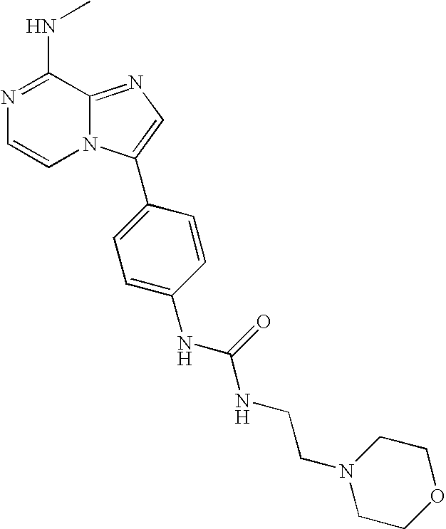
N1=C(NC)C2=NC=C(C3=CC=C(NC(=O)NCCN4CCOCC4)C=C3)N2C=C1
